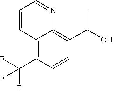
C12=C(C(F)(F)F)C=CC(C(O)C)=C1N=CC=C2
